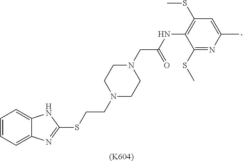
C1=CC=C2C(=C1)NC(SCCN1CCN(CC(NC3=C(SC)C=C(C)N=C3SC)=O)CC1)=N2.[(K604)]
